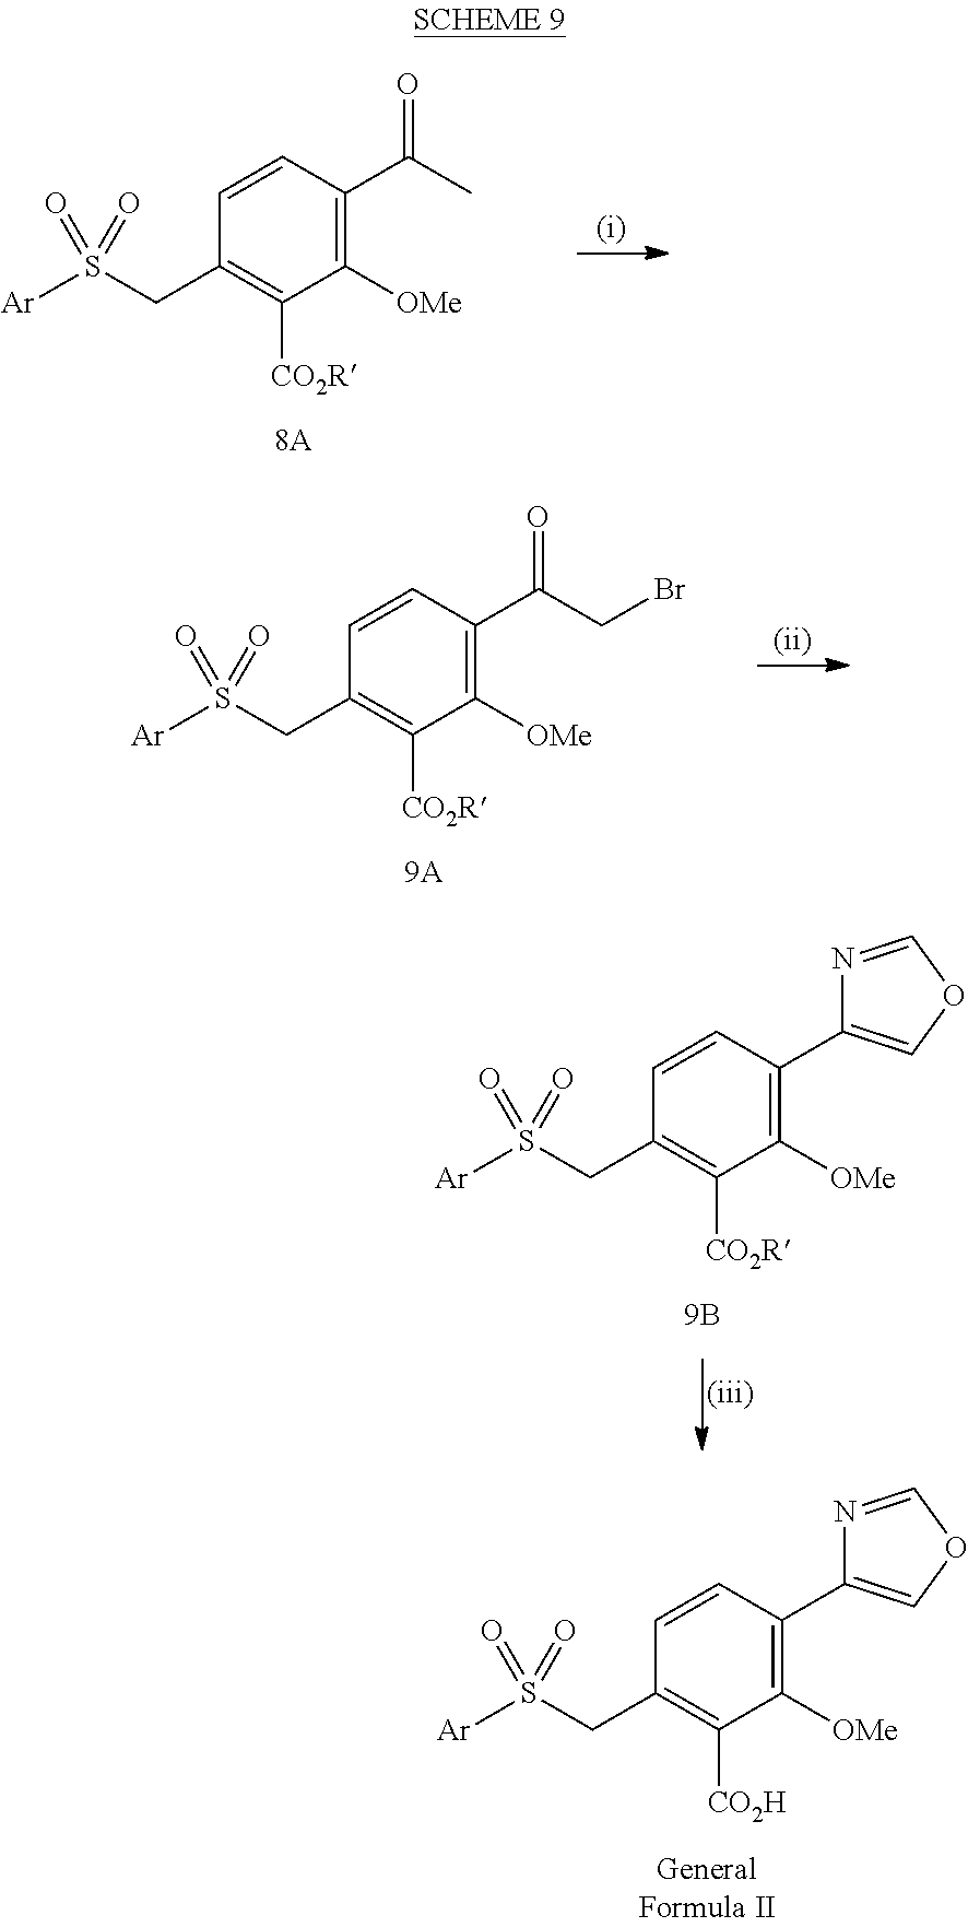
C1=CC(C(C)=O)=C([OMe])C([CO2R])=C1CS([Ar])(=O)=O.C1=CC(C(CBr)=O)=C([OMe])C([CO2R])=C1CS([Ar])(=O)=O.C1=CC(C2=COC=N2)=C([OMe])C([CO2R])=C1CS([Ar])(=O)=O.C1=CC(C2=COC=N2)=C([OMe])C([CO2H])=C1CS([Ar])(=O)=O
